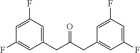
C1=C(F)C=C(CC(CC2=CC(F)=CC(F)=C2)=O)C=C1F
